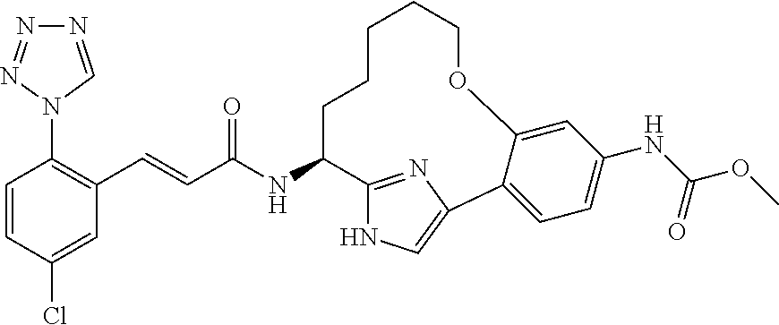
C1=CC(Cl)=CC(C=CC(NC2C3=NC(=CN3)C3=CC=C(NC(OC)=O)C=C3OCCCCC2)=O)=C1N1C=NN=N1
